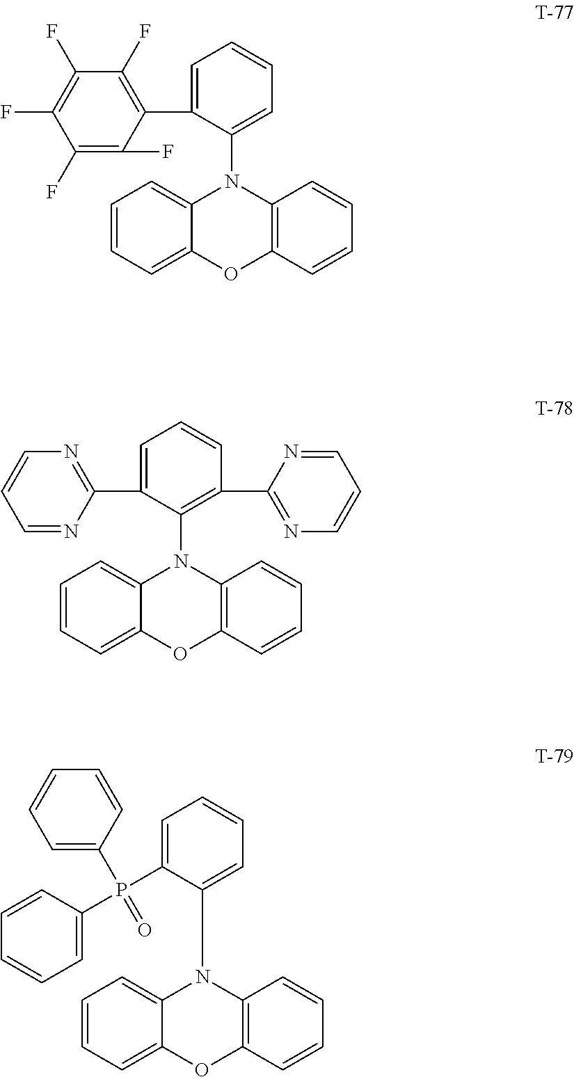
C1=CC=C2C(=C1)N(C1=CC=CC=C1C1=C(F)C(F)=C(F)C(F)=C1F)C1=C(O2)C=CC=C1.C1=CC=C2C(=C1)N(C1=C(C3=NC=CC=N3)C=CC=C1C1=NC=CC=N1)C1=C(O2)C=CC=C1.C1=CC=C2C(=C1)N(C1=CC=CC=C1P(C1=CC=CC=C1)(=O)C1=CC=CC=C1)C1=C(O2)C=CC=C1
